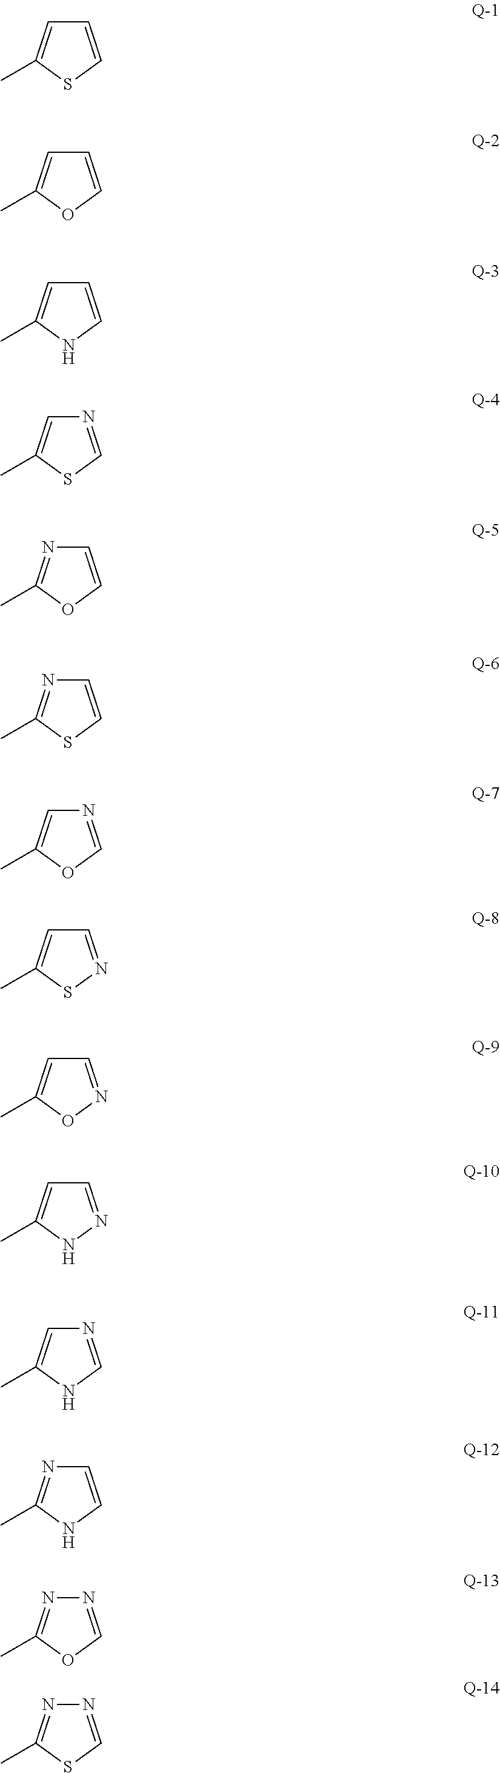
C1=C(C)SC=C1.C1=C(C)OC=C1.C1=C(C)NC=C1.C1=C(C)SC=N1.N1=C(C)OC=C1.N1=C(C)SC=C1.C1=C(C)OC=N1.C1=C(C)SN=C1.C1=C(C)ON=C1.C1=C(C)NN=C1.C1=C(C)NC=N1.N1=C(C)NC=C1.N1=C(C)OC=N1.N1=C(C)SC=N1
